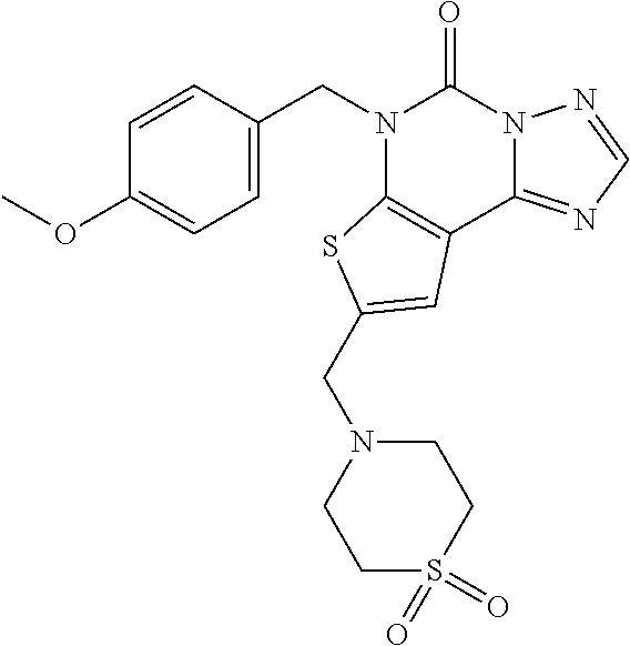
C1=CC(CN2C3=C(C4=NC=NN4C2=O)C=C(CN2CCS(=O)(=O)CC2)S3)=CC=C1OC
